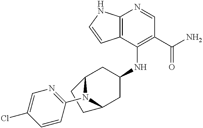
C12=C(C(NC3CC4N(C5=NC=C(Cl)C=C5)C(C3)CC4)=C(C(N)=O)C=N1)C=CN2
